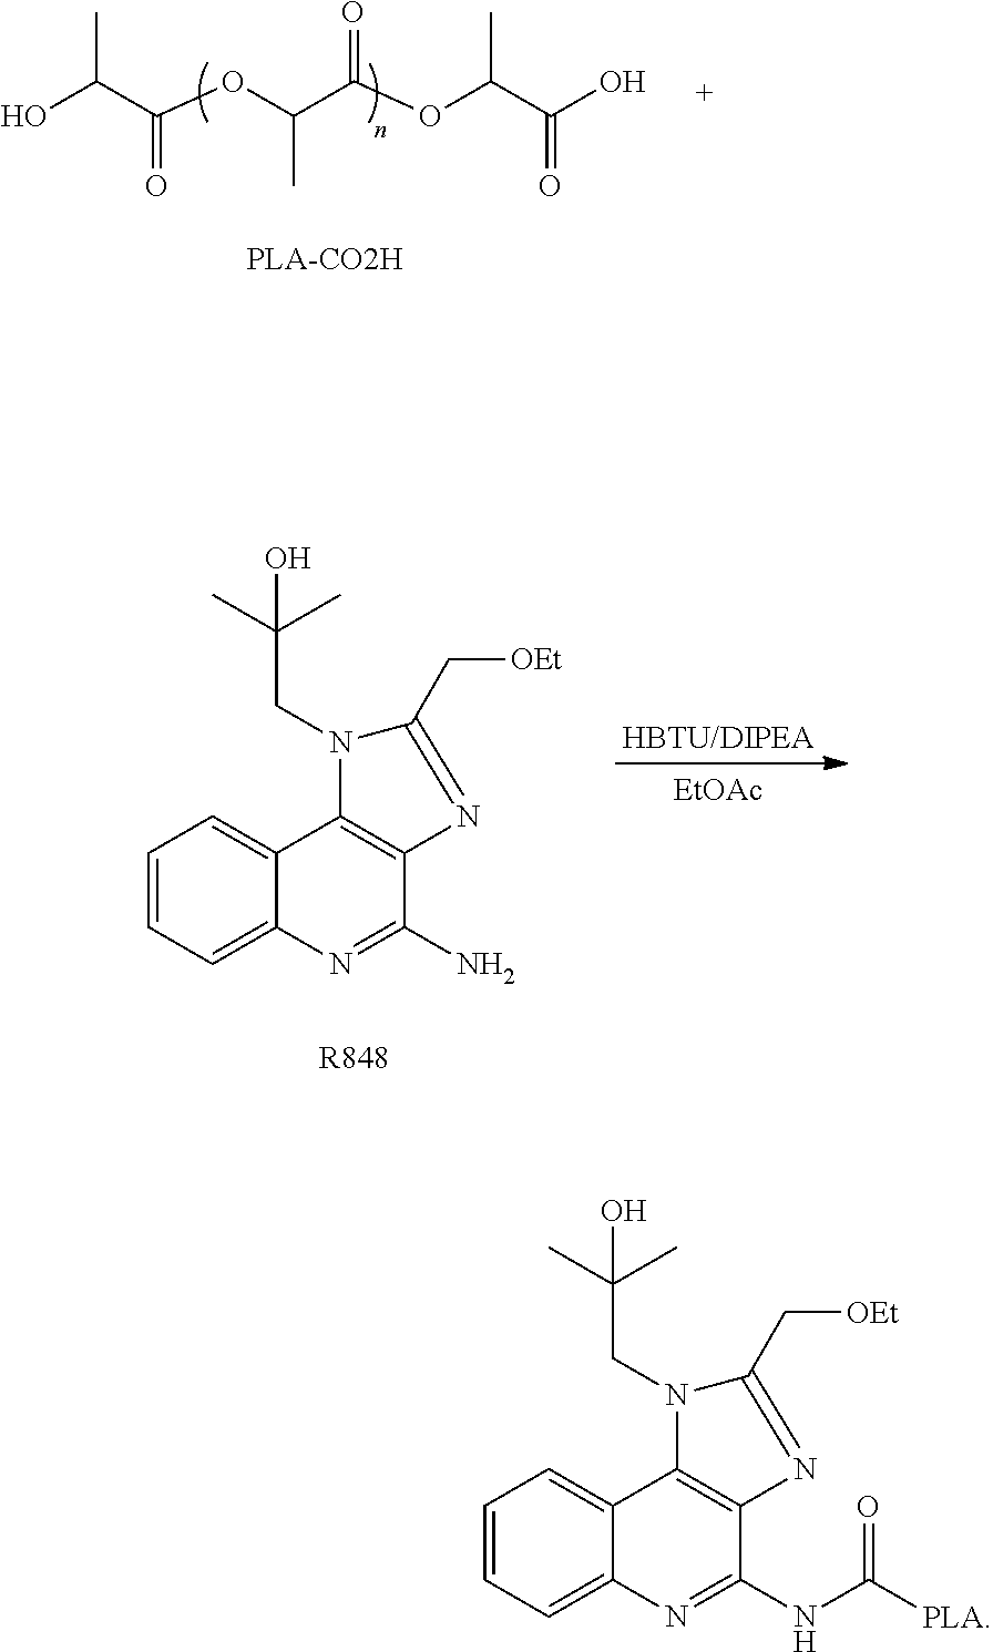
OC(C(OC(C(OC(C(O)=O)C)=O)C)=O)C.C1(N)=NC2=CC=CC=C2C2=C1N=C(C[OEt])N2CC(C)(C)O.[R848].[EtOAc].C1(NC([PLA])=O)=NC2=CC=CC=C2C2=C1N=C(C[OEt])N2CC(C)(C)O
